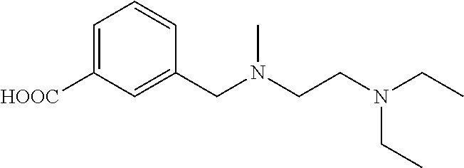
C1=C([HOOC])C=C(CN(CCN(CC)CC)C)C=C1
